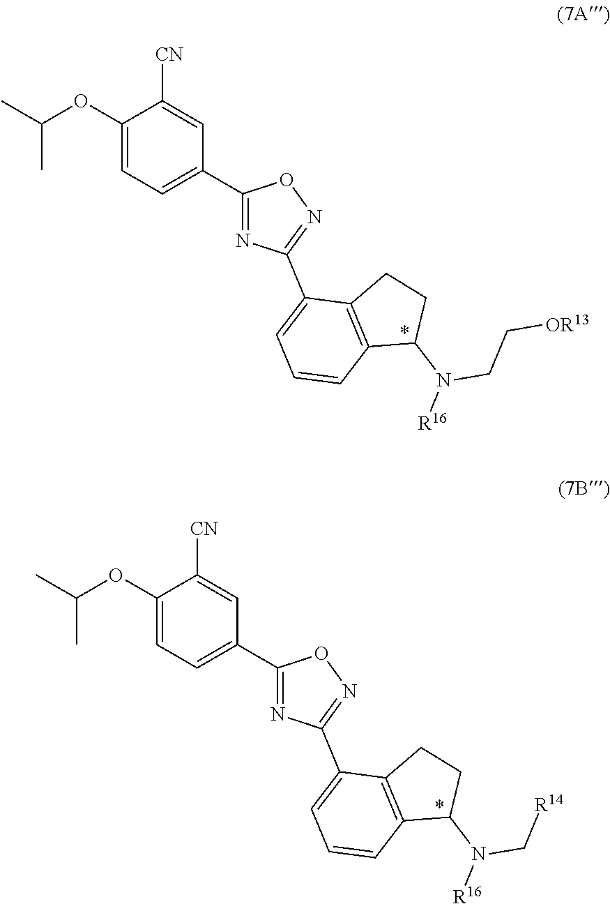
CC(OC1=CC=C(C2=NC(C3=CC=CC4=C3CCC4N(CC[OR13])[R16])=NO2)C=C1[CN])C.CC(OC1=CC=C(C2=NC(C3=CC=CC4=C3CCC4N(C[R14])[R16])=NO2)C=C1[CN])C
